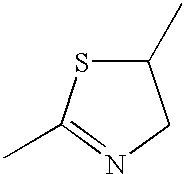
C1(C)SC(C)=NC1
